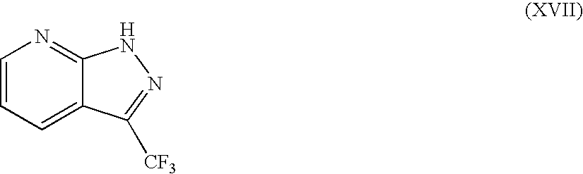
C1=C2C(=NC=C1)NN=C2[CF3]
